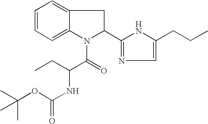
C1=CC=C2C(=C1)CC(C1=NC=C(CCC)N1)N2C(C(NC(=O)OC(C)(C)C)CC)=O
